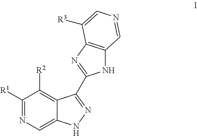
C1([R1])=NC=C2C(=C1[R2])C(C1=NC3=C(N1)C=NC=C3[R3])=NN2
